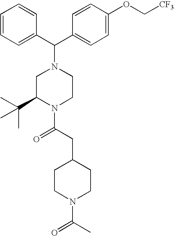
C1=CC(C(C2=CC=C(OC[CF3])C=C2)N2CC(C(C)(C)C)N(C(CC3CCN(C(C)=O)CC3)=O)CC2)=CC=C1
